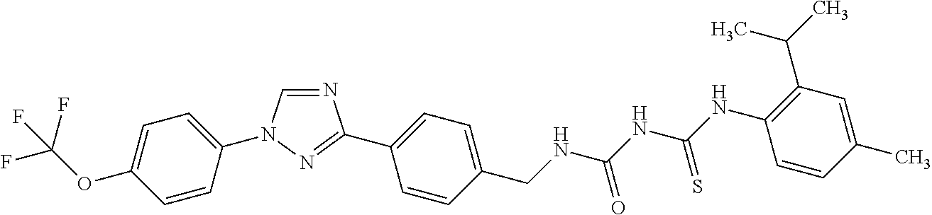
N1=CN(C2=CC=C(OC(F)(F)F)C=C2)N=C1C1=CC=C(CNC(NC(=S)NC2=C(C(C)C)C=C(C)C=C2)=O)C=C1
